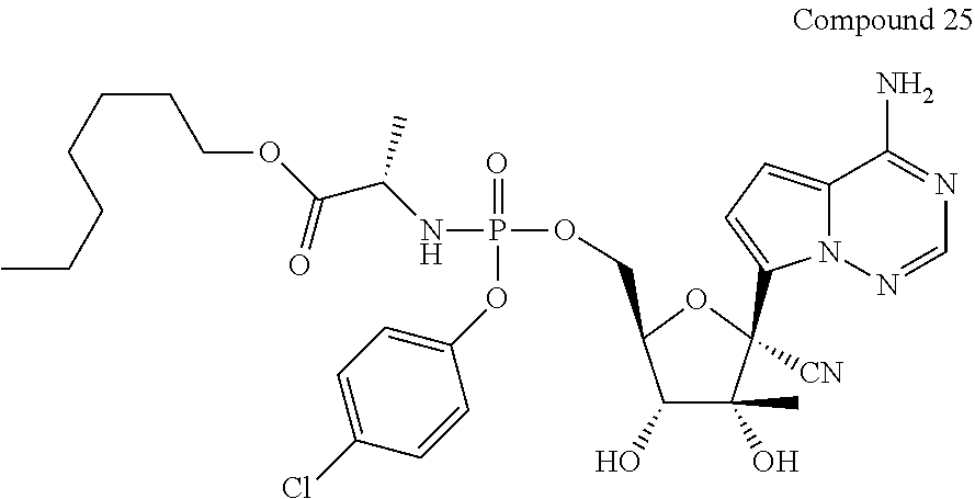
N(P(OCC1C(O)C(O)(C)C([CN])(C2=CC=C3N2N=CN=C3N)O1)(=O)OC1=CC=C(Cl)C=C1)C(C(OCCCCCCC)=O)C
